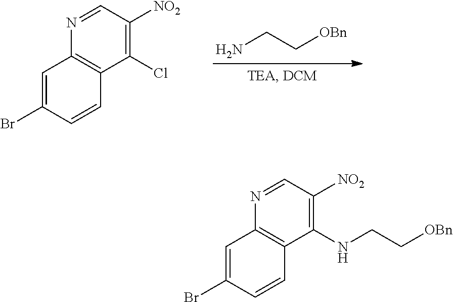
NCC[OBn].C1(Cl)=C([NO2])C=NC2=C1C=CC(Br)=C2.C1(NCC[OBn])=C([NO2])C=NC2=C1C=CC(Br)=C2
